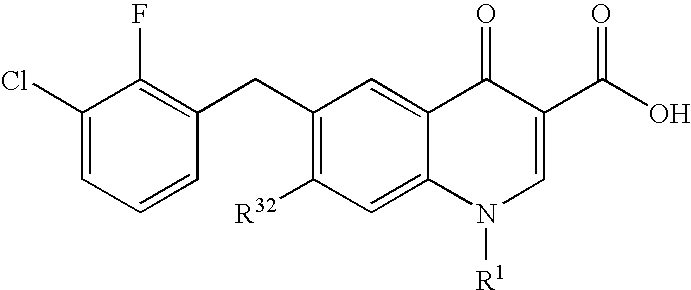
C1(Cl)=CC=CC(CC2=C([R32])C=C3C(=C2)C(=O)C(C(O)=O)=CN3[R1])=C1F
